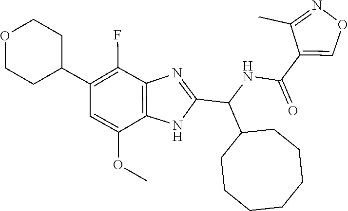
C1=C(OC)C2=C(C(F)=C1C1CCOCC1)N=C(C(NC(=O)C1=CON=C1C)C1CCCCCCC1)N2
